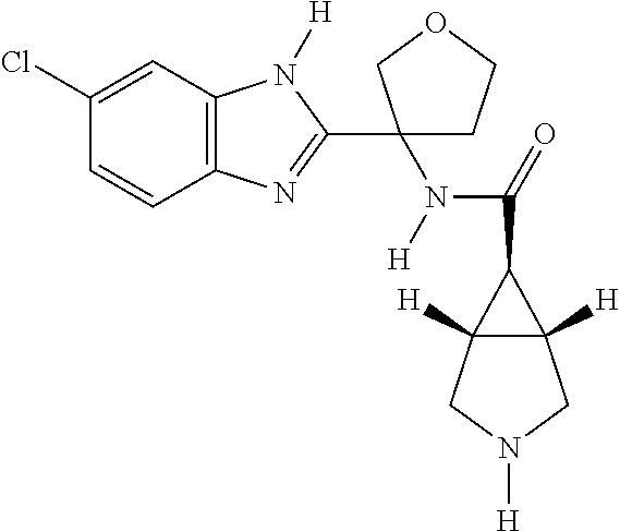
C12([H])C([H])(CN([H])C1)C2C(=O)N([H])C1(C2=NC3=C(N2[H])C=C(Cl)C=C3)CCOC1
